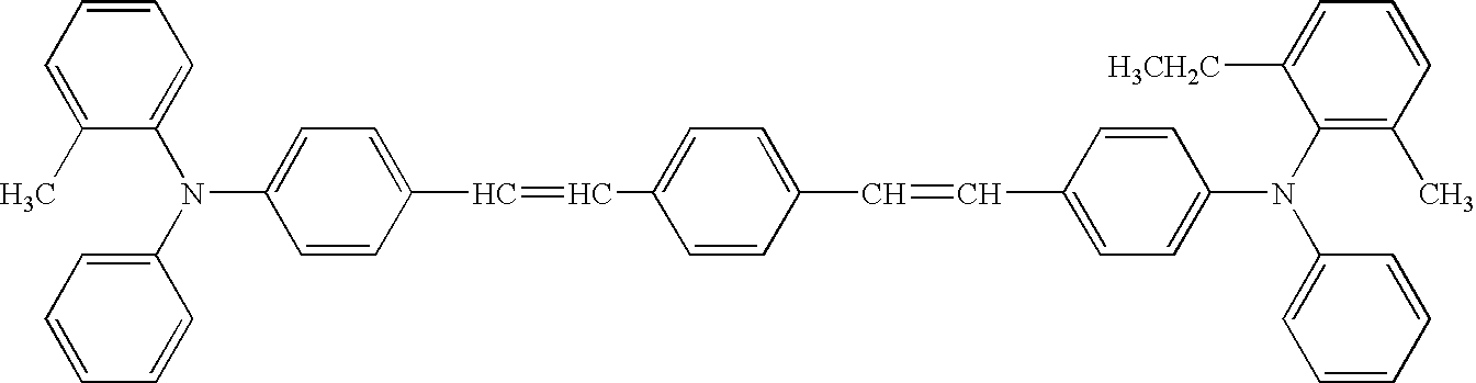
C1=CC=C(C)C(N(C2=CC=CC=C2)C2=CC=C(C=CC3=CC=C(C=CC4=CC=C(N(C5=C(C)C=CC=C5[H3CH2C])C5=CC=CC=C5)C=C4)C=C3)C=C2)=C1
